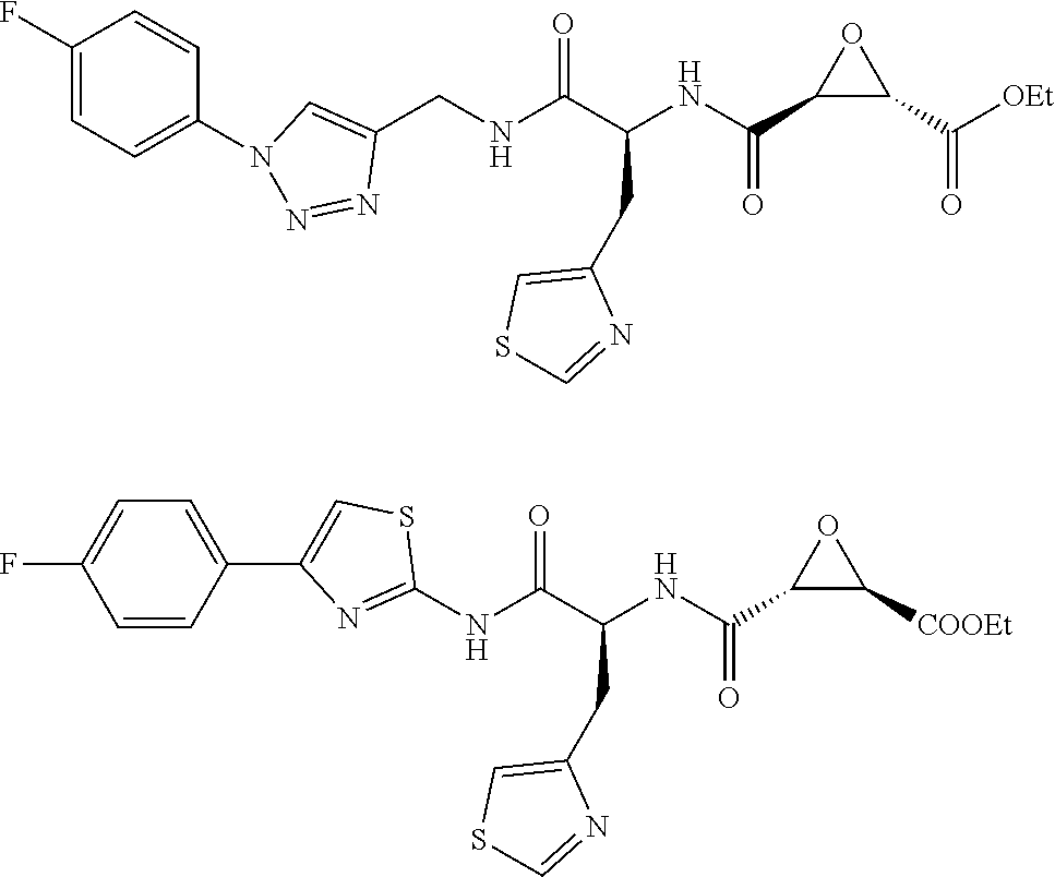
C(CC1=CSC=N1)(NC(=O)C1C(C(=O)[OEt])O1)C(NCC1=CN(C2=CC=C(F)C=C2)N=N1)=O.C(CC1=CSC=N1)(NC(=O)C1C([COOEt])O1)C(NC1=NC(C2=CC=C(F)C=C2)=CS1)=O
